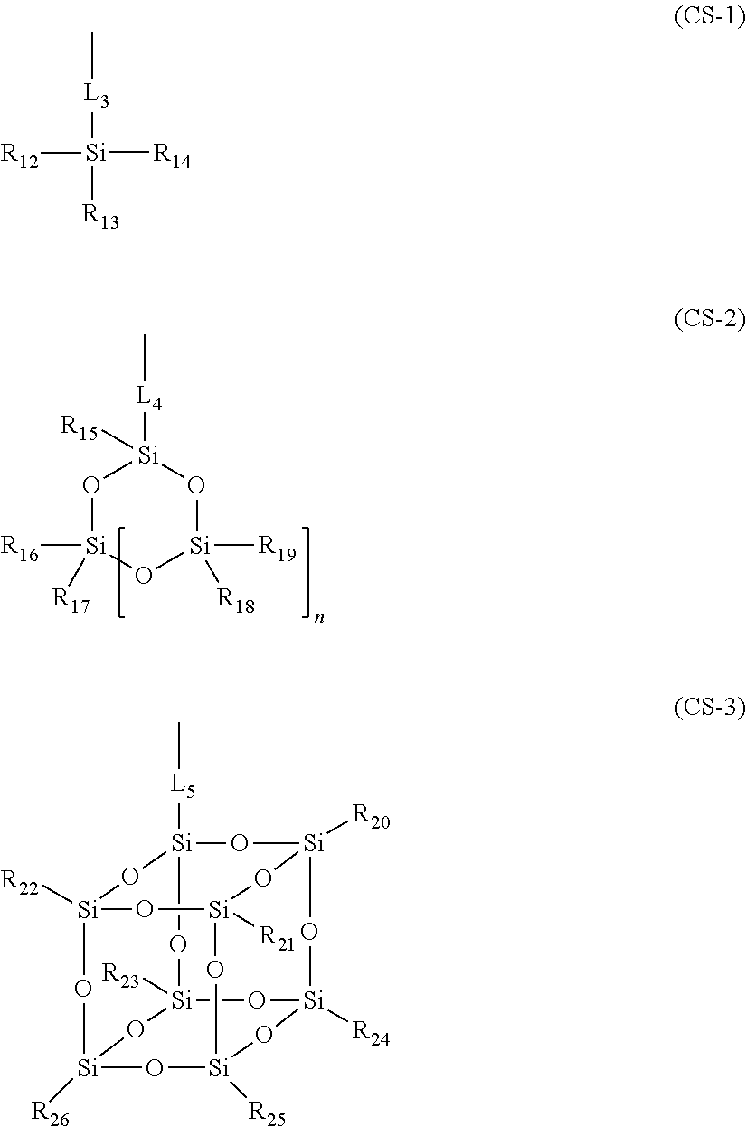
O1[Si]([R16])([R17])O[Si]([R18])([R19])O[Si]1([L4]C)[R15].[L3]([Si]([R14])([R12])[R13])C.[Si]12([R22])O[Si]3([R21])O[Si]4([R25])O[Si]([R26])(O1)O[Si]1([R23])O[Si]([L5]C)(O[Si]([R20])(O3)O[Si]([R24])(O4)O1)O2
